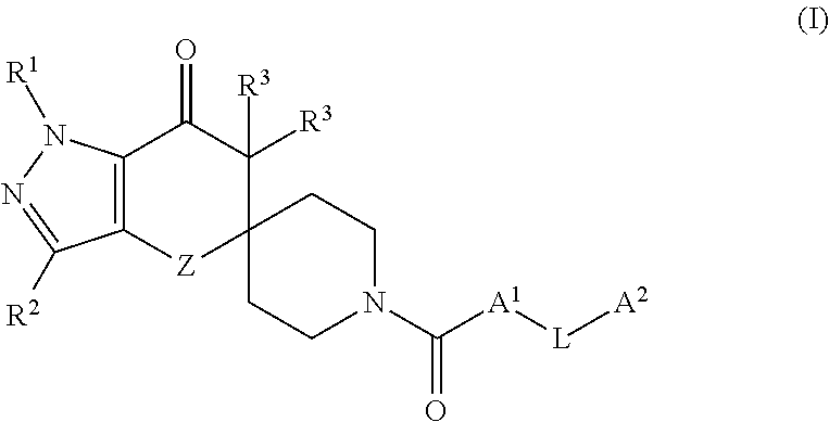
C12=C([Z]C3(C([R3])([R3])C1=O)CCN(C([A1][L][A2])=O)CC3)C([R2])=NN2[R1]
